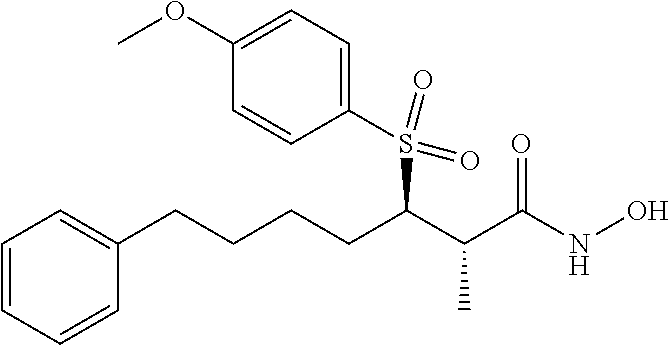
C1=CC=CC(CCCCC(C(C(NO)=O)C)S(C2=CC=C(OC)C=C2)(=O)=O)=C1
